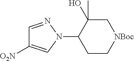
C1(N2N=CC([O2N])=C2)CC[NBoc]CC1(O)C
